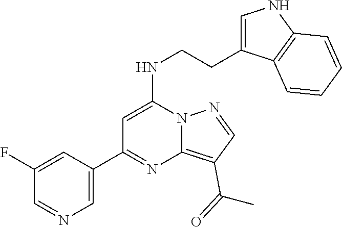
C1(C2=NC3=C(C(=O)C)C=NN3C(NCCC3=CNC4=C3C=CC=C4)=C2)=CN=CC(F)=C1
